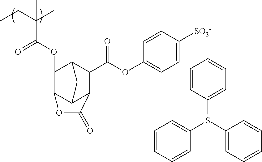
CCC(C)(C(OC1C2C3C(C(C(=O)OC4=CC=C([SO3-])C=C4)C1C3)C(=O)O2)=O)C.C1=CC=CC([S+](C2=CC=CC=C2)C2=CC=CC=C2)=C1
